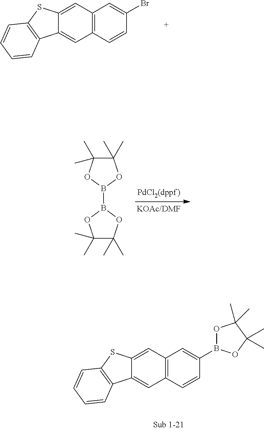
B1(B2OC(C)(C)C(C)(C)O2)OC(C)(C)C(C)(C)O1.C12=C(C=C3C(=C1)SC1=C3C=CC=C1)C=CC(Br)=C2.C12=C(C=C3C(=C1)SC1=C3C=CC=C1)C=CC(B1OC(C)(C)C(C)(C)O1)=C2
